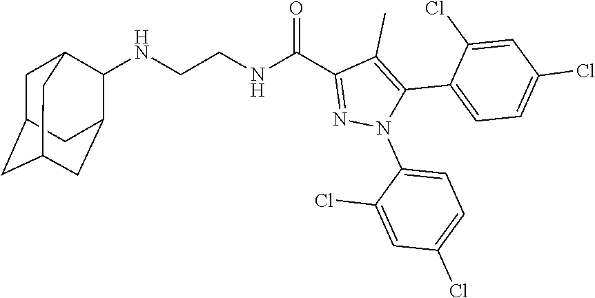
N(CCNC(C1=NN(C2=CC=C(Cl)C=C2Cl)C(C2=CC=C(Cl)C=C2Cl)=C1C)=O)C1C2CC3CC(CC1C3)C2
